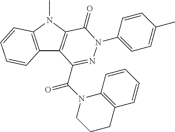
C12=C(N(C)C3=C1C(C(N1CCCC4=C1C=CC=C4)=O)=NN(C1=CC=C(C)C=C1)C3=O)C=CC=C2
